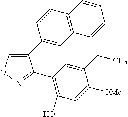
C1(C2=CC3=C(C=C2)C=CC=C3)=CON=C1C1=C(O)C=C([OMe])C(CC)=C1
